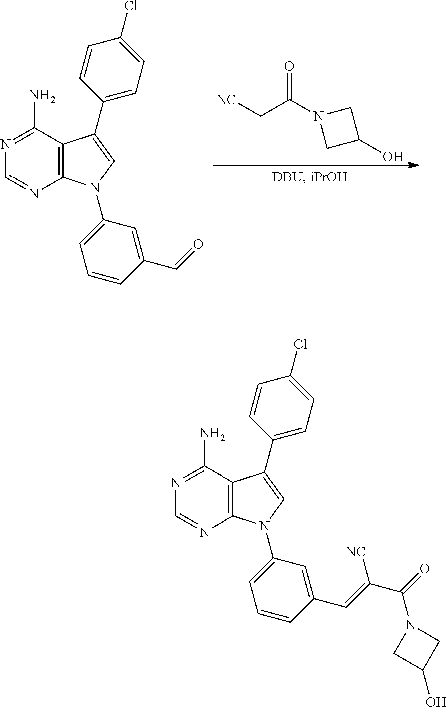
C12=C(N(C3=CC=CC(C=O)=C3)C=C1C1=CC=C(Cl)C=C1)N=CN=C2N.[NC]CC(N1CC(O)C1)=O.C12=C(N(C3=CC=CC(C=C(C(=O)N4CC(O)C4)[NC])=C3)C=C1C1=CC=C(Cl)C=C1)N=CN=C2N
